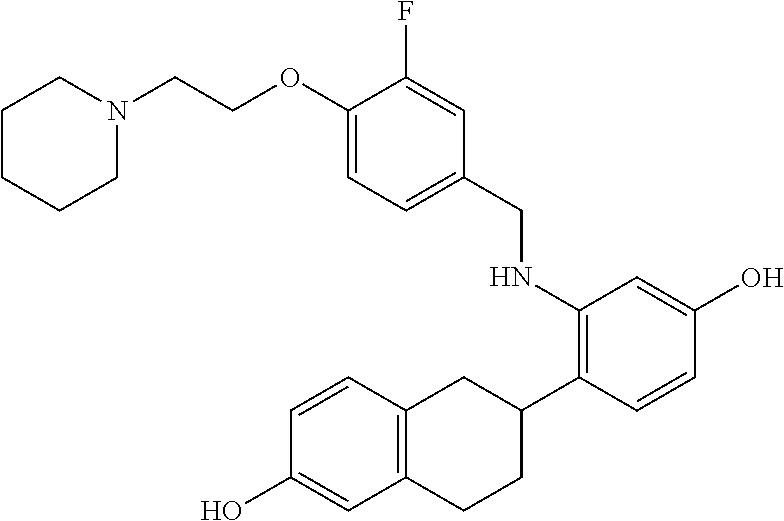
C(NC1=C(C2CC3=C(CC2)C=C(O)C=C3)C=CC(O)=C1)C1=CC=C(OCCN2CCCCC2)C(F)=C1
